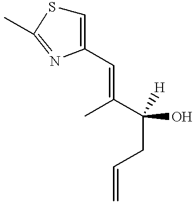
C1=C(C=C(C(CC=C)(O)[H])C)N=C(C)S1
